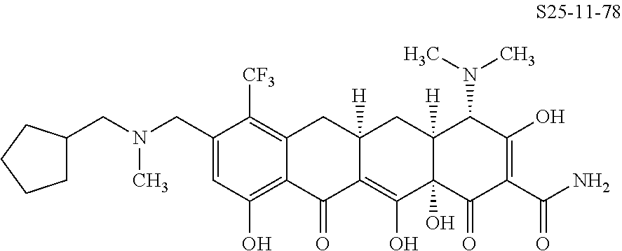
C(N(C)CC1=CC(O)=C2C(=C1[CF3])CC1([H])C(=C(O)C3(O)C([H])(C1)C(N(C)C)C(O)=C(C(N)=O)C3=O)C2=O)C1CCCC1
